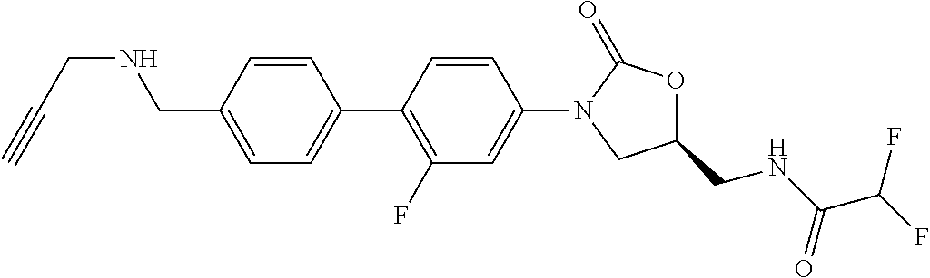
C(C1=CC=C(C2=C(F)C=C(N3CC(CNC(C(F)F)=O)OC3=O)C=C2)C=C1)NCC#C
